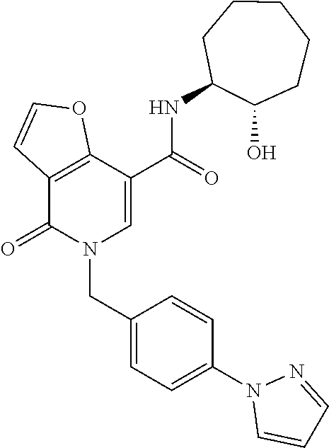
C12=C(C(=O)N(CC3=CC=C(N4C=CC=N4)C=C3)C=C1C(NC1C(O)CCCCC1)=O)C=CO2
